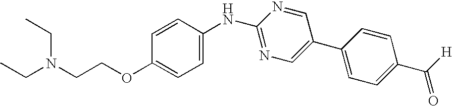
C1=CC(NC2=NC=C(C3=CC=C(C([H])=O)C=C3)C=N2)=CC=C1OCCN(CC)CC
